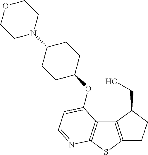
C12=C(SC3=C1C(OC1CCC(N4CCOCC4)CC1)=CC=N3)CCC2CO
